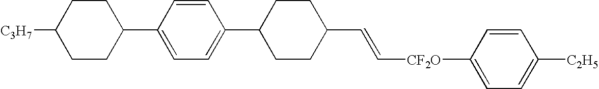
C1CC(C2=CC=C(C3CCC(C=C[CF2O]C4=CC=C([C2H5])C=C4)CC3)C=C2)CCC1[C3H7]
